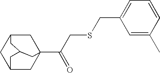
C12CC3(C(CSCC4=CC=CC(C)=C4)=O)CC(C1)CC(C2)C3
